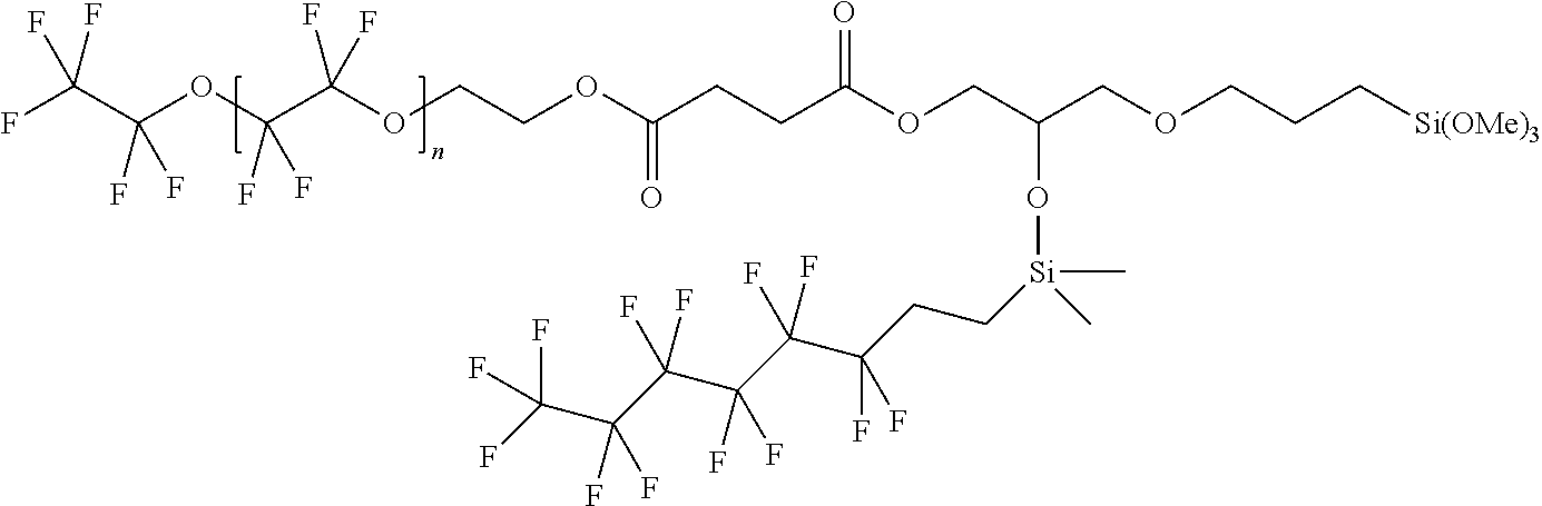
FC(C(OC(C(OCCOC(CCC(OCC(COCCC[Si(OMe)3])O[Si](C)(CCC(C(C(C(C(C(F)(F)F)(F)F)(F)F)(F)F)(F)F)(F)F)C)=O)=O)(F)F)(F)F)(F)F)(F)F
